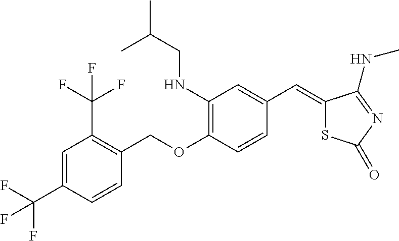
C1(C=C2SC(=O)N=C2NC)=CC(NCC(C)C)=C(OCC2=C(C(F)(F)F)C=C(C(F)(F)F)C=C2)C=C1
